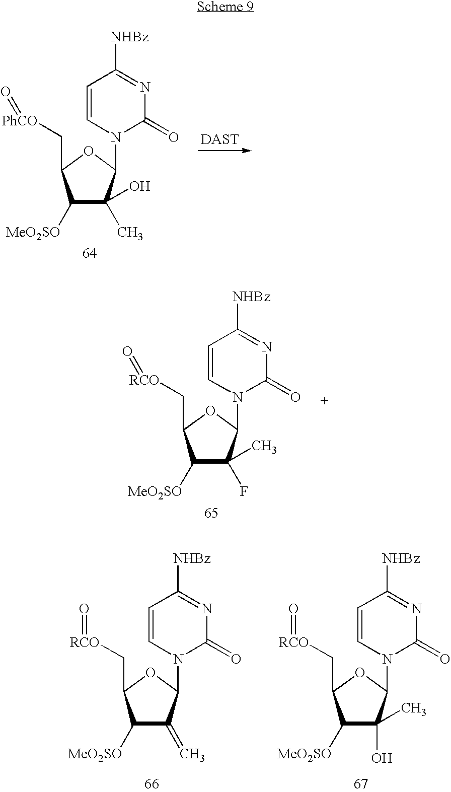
C1([MeO2SO])C(C)(O)C(N2C(=O)N=C([NHBz])C=C2)OC1C[PhCO]=O.C1([MeO2SO])C(F)(C)C(N2C(=O)N=C([NHBz])C=C2)OC1C[RCO]=O.C1([MeO2SO])C(=C)C(N2C(=O)N=C([NHBz])C=C2)OC1C[RCO]=O.C1([MeO2SO])C(C)(O)C(N2C(=O)N=C([NHBz])C=C2)OC1C[RCO]=O
